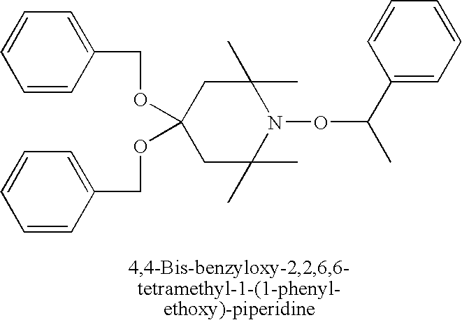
C1(OCC2=CC=CC=C2)(OCC2=CC=CC=C2)CC(C)(C)N(OC(C)C2=CC=CC=C2)C(C)(C)C1
